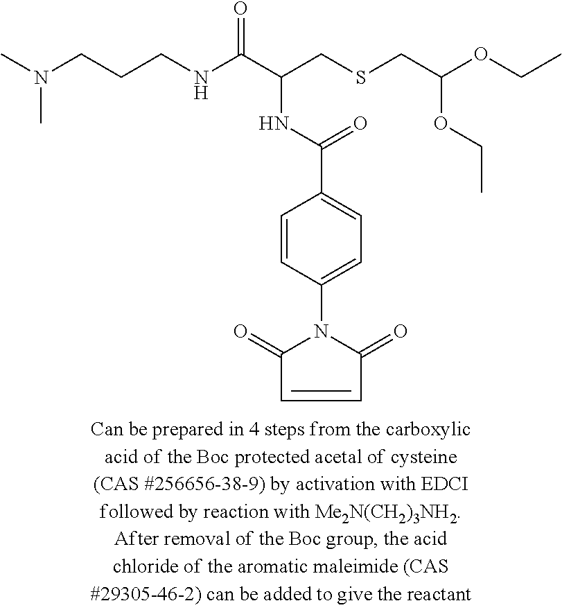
O(C(CSCC(C(NCCCN(C)C)=O)NC(=O)C1=CC=C(N2C(=O)C=CC2=O)C=C1)OCC)CC
